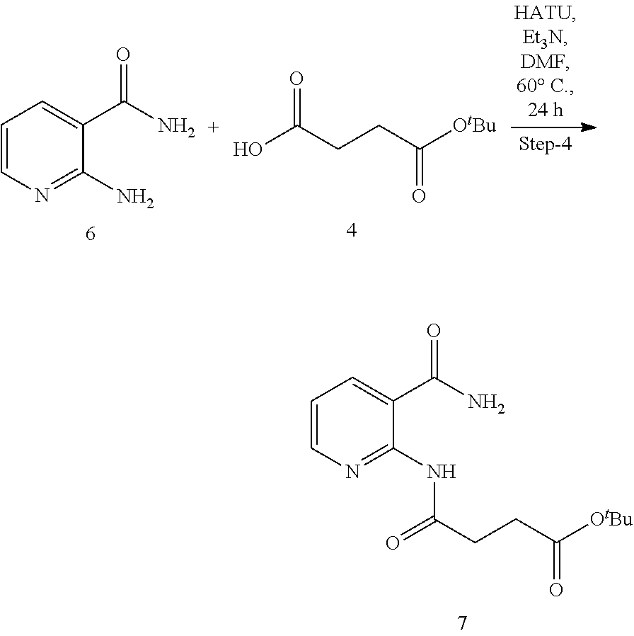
C1=CN=C(NC(=O)CCC([OtBu])=O)C(C(=O)N)=C1.OC(CCC([OtBu])=O)=O.C1=CN=C(N)C(C(=O)N)=C1
